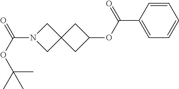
C1=CC(C(OC2CC3(C2)CN(C(=O)OC(C)(C)C)C3)=O)=CC=C1
